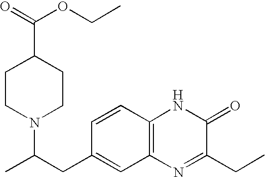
O=C(OCC)C1CCN(C(CC2=CC3=C(C=C2)NC(=O)C(CC)=N3)C)CC1
